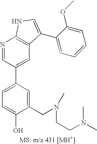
C1=C(C2=CC3=C(N=C2)NC=C3C2=CC=CC=C2OC)C=C(CN(CCN(C)C)C)C(O)=C1
